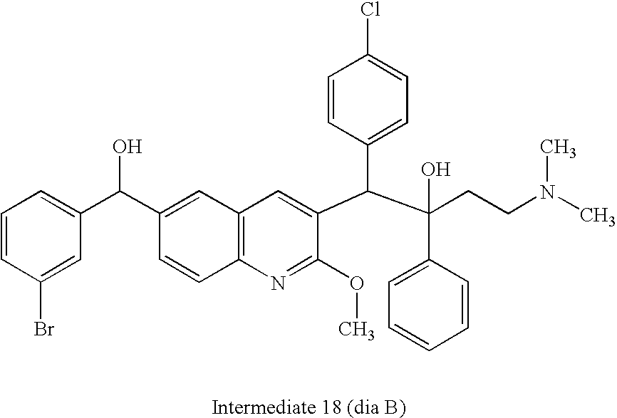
C12=C(N=C(OC)C(C(C(CCN(C)C)(C3=CC=CC=C3)O)C3=CC=C(Cl)C=C3)=C1)C=CC(C(O)C1=CC=CC(Br)=C1)=C2
